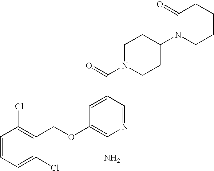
C1(Cl)=CC=CC(Cl)=C1COC1=C(N)N=CC(C(=O)N2CCC(N3CCCCC3=O)CC2)=C1
